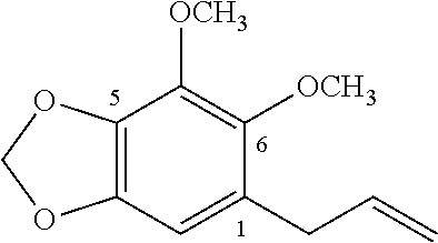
C12=C(OCO1)C([OCH3])=C([OCH3])C(CC=C)=C2
